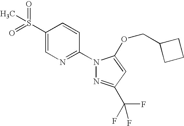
C1(S(=O)(=O)C)=CN=C(N2N=C(C(F)(F)F)C=C2OCC2CCC2)C=C1
